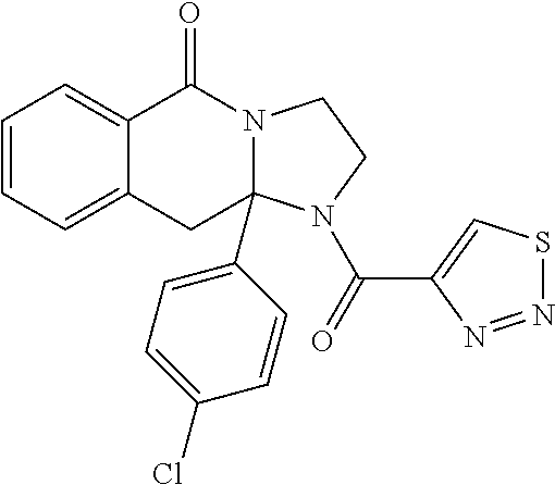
C1=CC=C2C(=C1)C(=O)N1CCN(C(=O)C3=CSN=N3)C1(C1=CC=C(Cl)C=C1)C2
